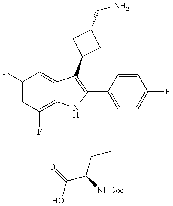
C1(F)=CC(F)=C2C(=C1)C(C1CC(CN)C1)=C(C1=CC=C(F)C=C1)N2.OC(=O)C([NHBoc])CC
